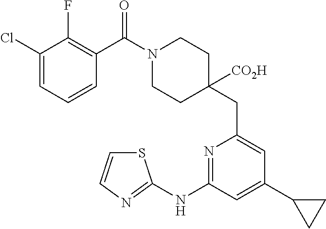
C1(Cl)=CC=CC(C(N2CCC(CC3=CC(C4CC4)=CC(NC4=NC=CS4)=N3)([CO2H])CC2)=O)=C1F
